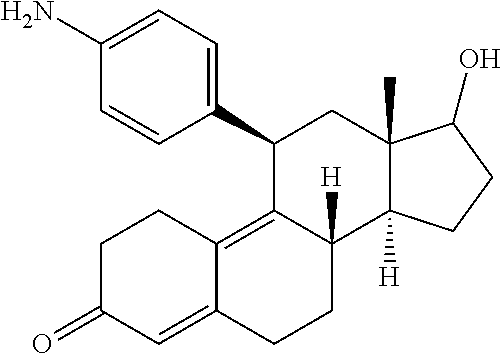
C1(C2C3=C4C(=CC(=O)CC4)CCC3([H])C3([H])C(C)(C2)C(O)CC3)=CC=C(N)C=C1
